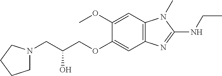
C1N(CC(COC2=CC3=C(C=C2OC)N(C)C(NCC)=N3)O)CCC1
